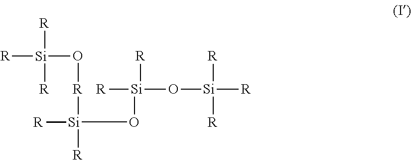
[R][Si](O[R][Si]([R])([R])O[Si]([R])([R])O[Si]([R])([R])[R])([R])[R]
